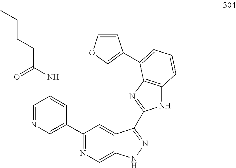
C1=NC=C(C2=NC=C3C(=C2)C(C2=NC4=C(N2)C=CC=C4C2=COC=C2)=NN3)C=C1NC(CCCC)=O
